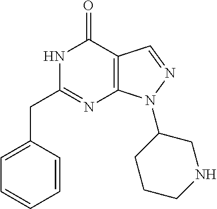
N1C(CC2=CC=CC=C2)=NC2=C(C1=O)C=NN2C1CCCNC1
